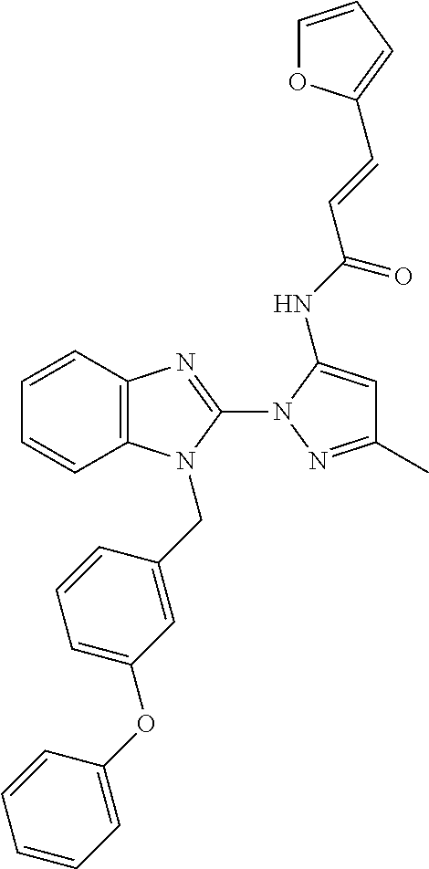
C1=CC2=C(C=C1)N(CC1=CC(OC3=CC=CC=C3)=CC=C1)C(N1C(NC(C=CC3=CC=CO3)=O)=CC(C)=N1)=N2
